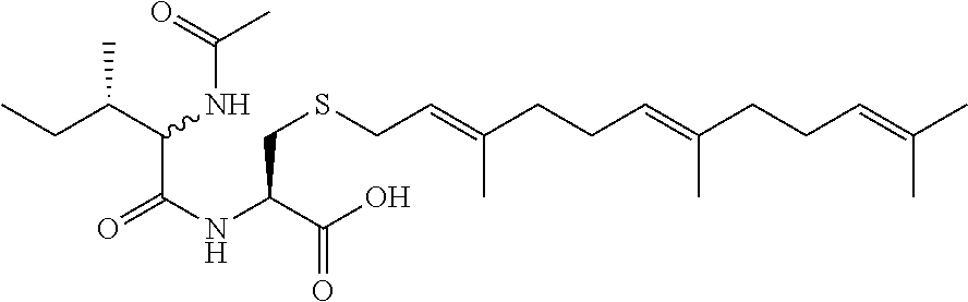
O=C(NC(C(=O)O)CSCC=C(CCC=C(CCC=C(C)C)C)C)C(NC(=O)C)C(CC)C
